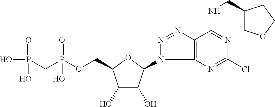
C1(O)C(O)C(N2C3=C(N=N2)C(NCC2COCC2)=NC(Cl)=N3)OC1COP(CP(O)(=O)O)(=O)O
